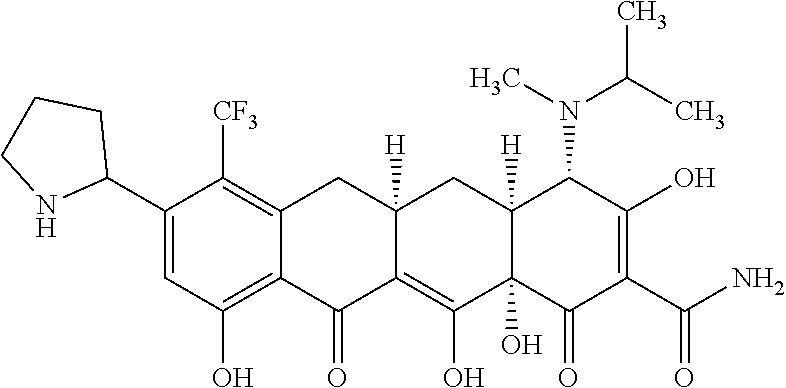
C12=C(O)C=C(C3CCCN3)C([CF3])=C1CC1([H])C(=C(O)C3(O)C([H])(C1)C(N(C(C)C)C)C(O)=C(C(N)=O)C3=O)C2=O
